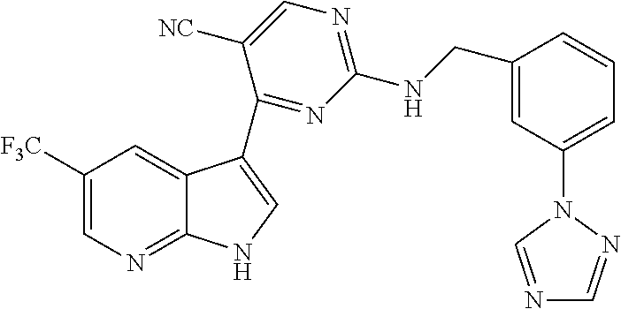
C1([F3C])=CN=C2C(=C1)C(C1=NC(NCC3=CC(N4C=NC=N4)=CC=C3)=NC=C1[NC])=CN2
